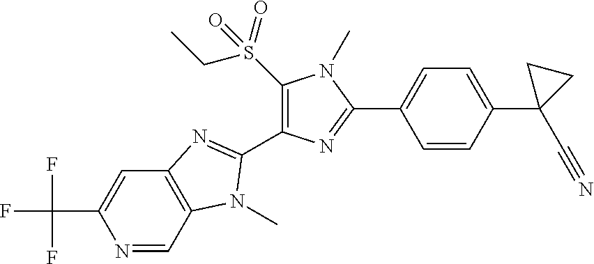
N1=CC2=C(C=C1C(F)(F)F)N=C(C1=C(S(CC)(=O)=O)N(C)C(C3=CC=C(C4(C#N)CC4)C=C3)=N1)N2C
